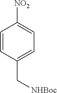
C1=CC(C[NHBoc])=CC=C1[NO2]
